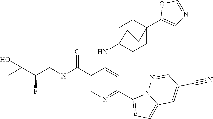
C1(C(NCC(C(C)(C)O)F)=O)=CN=C(C2=CC=C3N2N=CC(C#N)=C3)C=C1NC12CCC(C3=CN=CO3)(CC1)CC2
